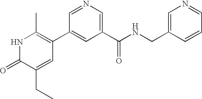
N1C(=O)C(CC)=CC(C2=CC(C(=O)NCC3=CN=CC=C3)=CN=C2)=C1C
